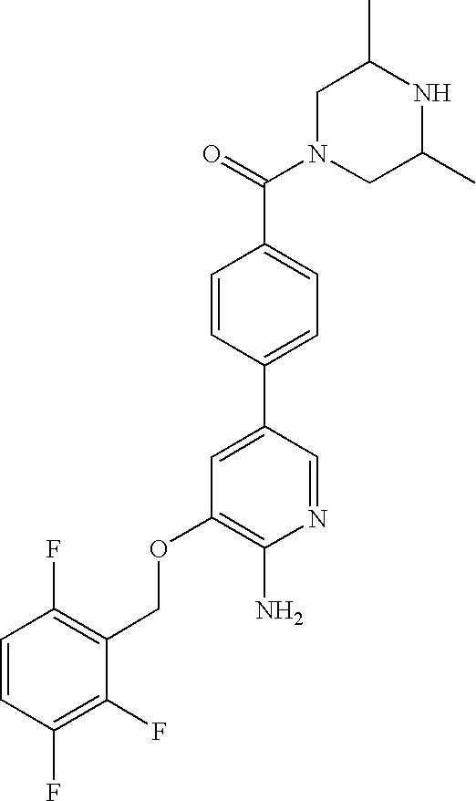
C1N(C(=O)C2=CC=C(C3=CC(OCC4=C(F)C=CC(F)=C4F)=C(N)N=C3)C=C2)CC(C)NC1C
